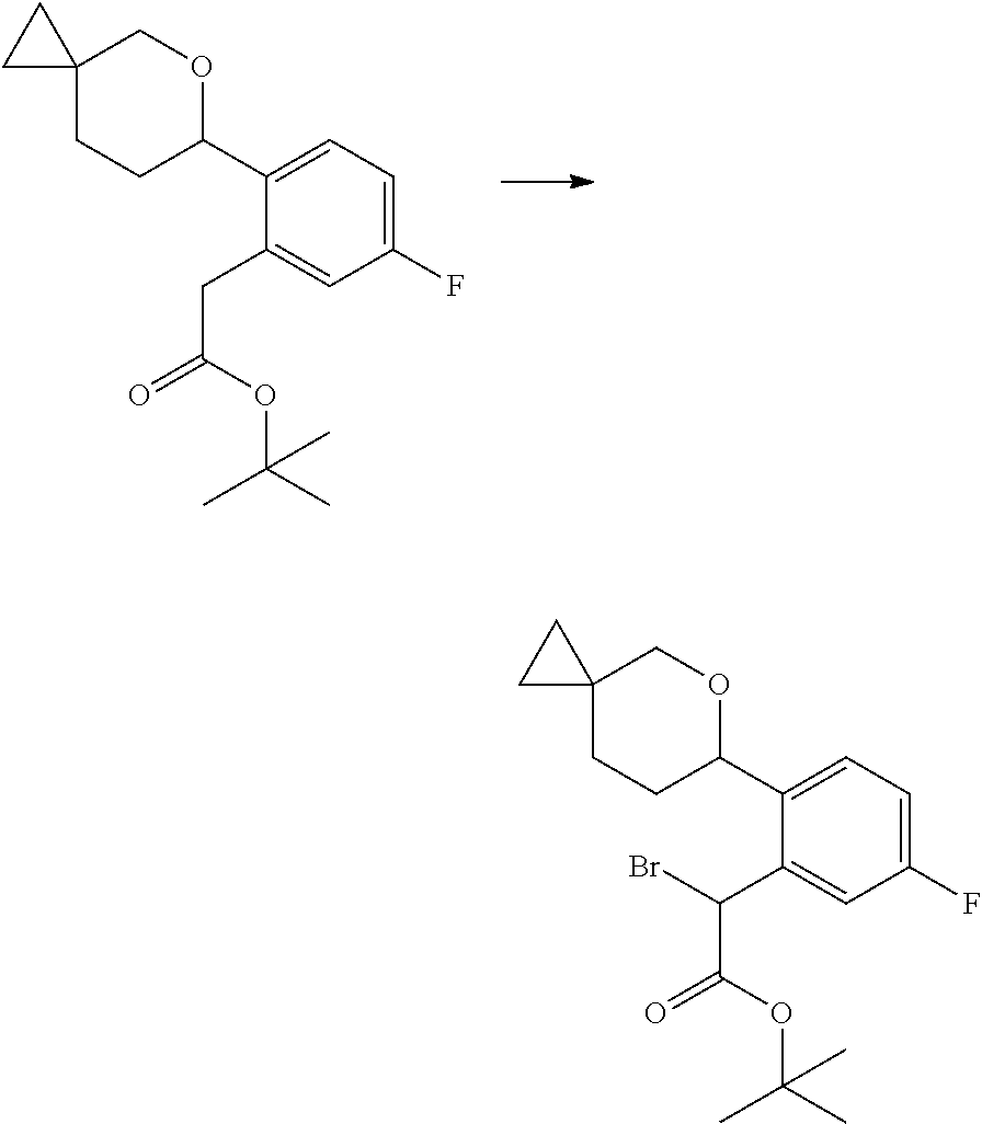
C1(CC(=O)OC(C)(C)C)=CC(F)=CC=C1C1OCC2(CC1)CC2.C1(C(C(=O)OC(C)(C)C)Br)=CC(F)=CC=C1C1OCC2(CC1)CC2
